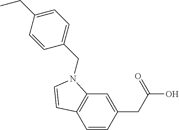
C1=CC(CC(O)=O)=CC2=C1C=CN2CC1=CC=C(CC)C=C1
